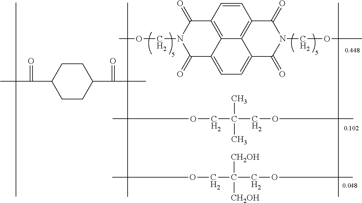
C1CC(C(C)=O)CCC1C(C)=O.C1=CC2=C3C4=C1C(=O)N(COC)C(=O)C4=CC=C3C(=O)N(COC)C2=O.COCC(COC)(C)C.COCC(COC)([CH2OH])[CH2OH]
